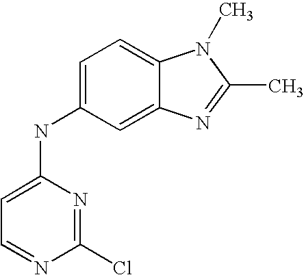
C1=C(NC2=CC=NC(Cl)=N2)C=C2C(=C1)N(C)C(C)=N2
